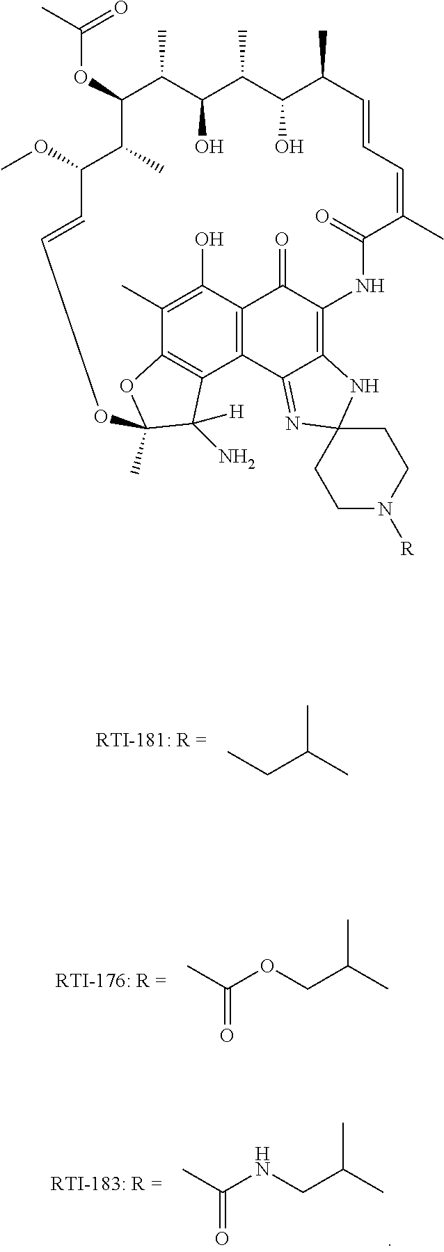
C1(OC(C)=O)C(C)C(O)C(C)C(O)C(C)C=CC=C(C)C(=O)NC2=C3C(=NC4(N3)CCN([R])CC4)C3=C(C2=O)C(O)=C(C)C2=C3C(N)([H])C(C)(O2)OC=CC(OC)C1C.CC(C)CC.O(CC(C)C)C(C)=O.N(CC(C)C)C(C)=O
